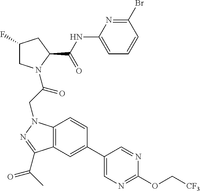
C1(NC(C2CC(F)CN2C(CN2C3=C(C(C(C)=O)=N2)C=C(C2=CN=C(OC[CF3])N=C2)C=C3)=O)=O)=CC=CC(Br)=N1
